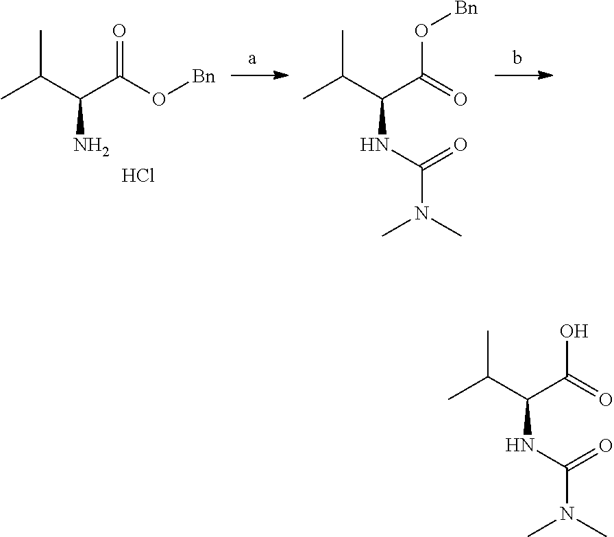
CC(C)C(N)C(=O)O[Bn].Cl.CC(C)C(NC(=O)N(C)C)C(O[Bn])=O.CC(C)C(NC(=O)N(C)C)C(O)=O
